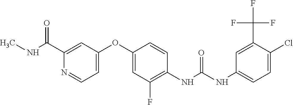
C1=C(OC2=CC(F)=C(NC(NC3=CC=C(Cl)C(C(F)(F)F)=C3)=O)C=C2)C=C(C(NC)=O)N=C1
